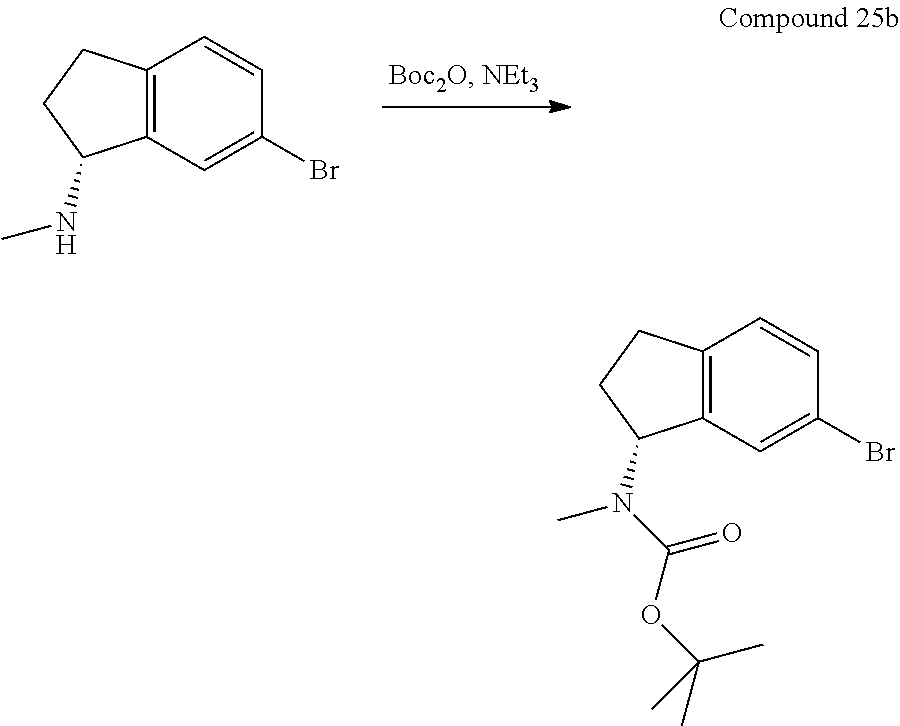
C12=C(C=C(Br)C=C1)C(NC)CC2.C12=C(C=C(Br)C=C1)C(N(C)C(=O)OC(C)(C)C)CC2
